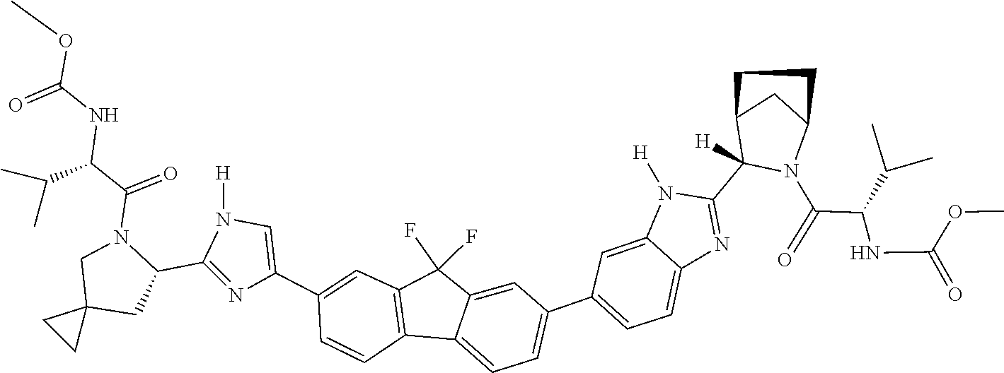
O(C(NC(C(C)C)C(=O)N1C(C2=NC3=CC=C(C4=CC=C5C(=C4)C(F)(F)C4=C5C=CC(C5=CN([H])C(C6N(C(C(NC(=O)OC)C(C)C)=O)CC7(C6)CC7)=N5)=C4)C=C3N2[H])([H])C2CCC1C2)=O)C
